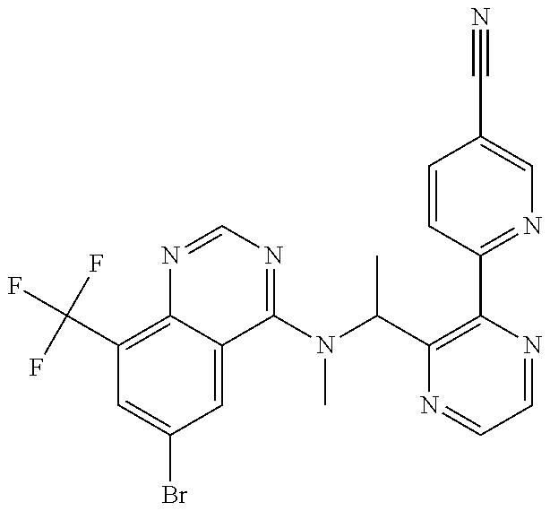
C1(C(F)(F)F)=C2C(=CC(Br)=C1)C(N(C(C1=C(C3=NC=C(C#N)C=C3)N=CC=N1)C)C)=NC=N2
